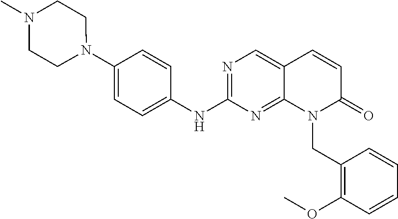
N1(C2=CC=C(NC3=NC=C4C(=N3)N(CC3=C(OC)C=CC=C3)C(=O)C=C4)C=C2)CCN(C)CC1
